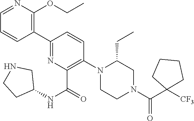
C1(C2=C(OCC)N=CC=C2)=NC(C(NC2CNCC2)=O)=C(N2CCN(C(=O)C3([CF3])CCCC3)CC2CC)C=C1
